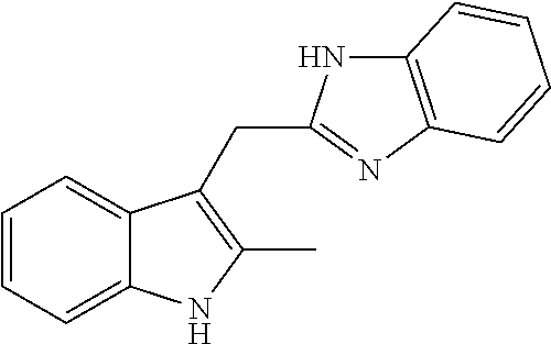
C1=CC=C2C(=C1)C(CC1=NC3=C(N1)C=CC=C3)=C(C)N2
